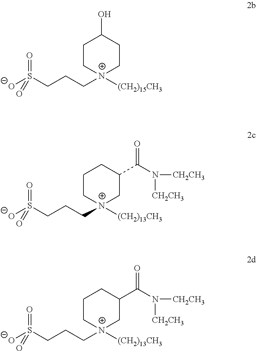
[O-]S(CCC[N+]1([(CH2)15CH3])CCC(O)CC1)(=O)=O.[O-]S(CCC[N+]1([(CH2)13CH3])CC(C(N([CH2CH3])[CH2CH3])=O)CCC1)(=O)=O.[O-]S(CCC[N+]1([(CH2)13CH3])CC(C(N([CH2CH3])[CH2CH3])=O)CCC1)(=O)=O
